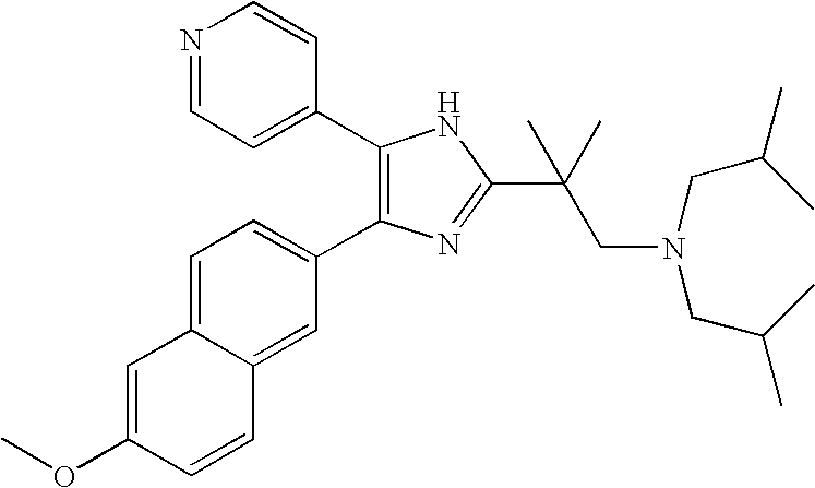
COC1=CC2=CC=C(C3=C(C4=CC=NC=C4)NC(C(CN(CC(C)C)CC(C)C)(C)C)=N3)C=C2C=C1
